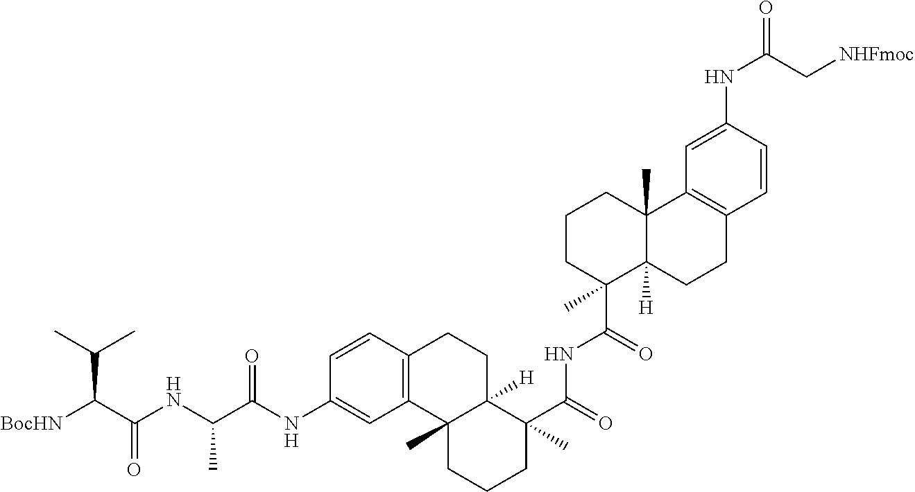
C(NC(C(=O)NC1=CC2=C(C=C1)CCC1([H])C2(C)CCCC1(C(=O)NC(C1(C)C2([H])C(C)(CCC1)C1=C(CC2)C=CC(NC(=O)C[NHFmoc])=C1)=O)C)C)(C([BocHN])C(C)C)=O
